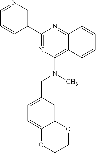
C1(C2=CN=CC=C2)=NC(N(CC2=CC=C3C(=C2)OCCO3)C)=C2C(=N1)C=CC=C2
